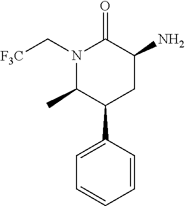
[F3C]CN1C(C)C(C2=CC=CC=C2)CC(N)C1=O
